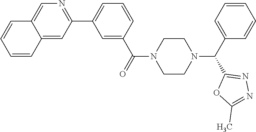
C12=CC(C3=CC=CC(C(=O)N4CCN(C(C5=CC=CC=C5)C5=NN=C(C)O5)CC4)=C3)=NC=C1C=CC=C2
